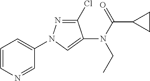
C1=CN=CC(N2N=C(Cl)C(N(C(=O)C3CC3)CC)=C2)=C1
